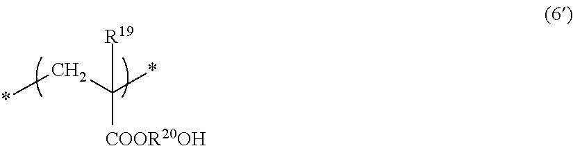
*CC(*)([R19])[COOR20OH]
